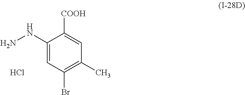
C1(NN)=CC(Br)=C(C)C=C1[COOH].Cl
